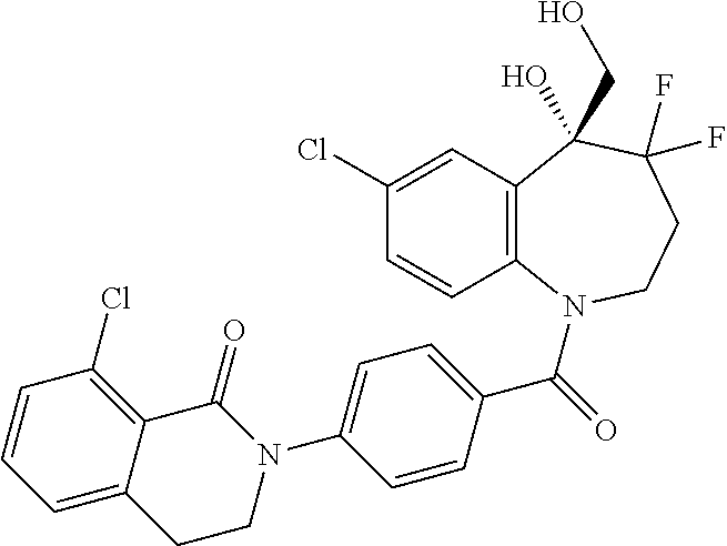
C1(Cl)=CC2=C(C=C1)N(C(=O)C1=CC=C(N3C(=O)C4=C(Cl)C=CC=C4CC3)C=C1)CCC(F)(F)C2(O)CO
